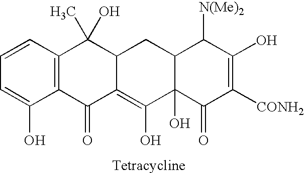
C12=C(C=CC=C1O)C(O)(C)C1C(=C(O)C3(O)C(C1)C([N(Me)2])C(O)=C([CONH2])C3=O)C2=O
